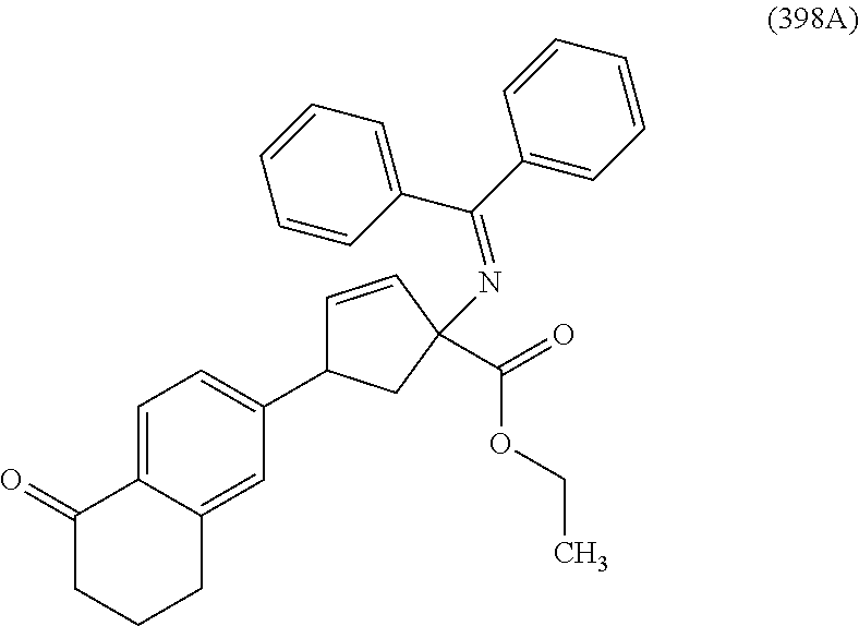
C1CCC2=CC(C3C=CC(N=C(C4=CC=CC=C4)C4=CC=CC=C4)(C(OCC)=O)C3)=CC=C2C1=O
